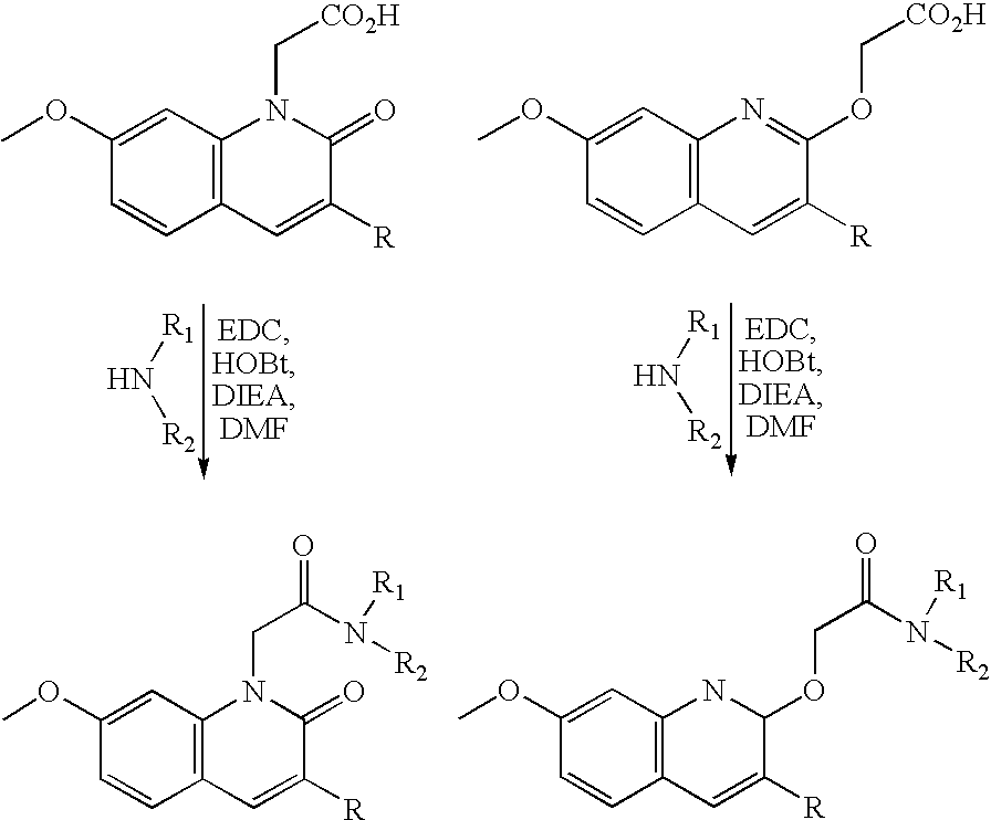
[R1]N[R2].C12=C(C=C(OC)C=C1)N=C(OC[CO2H])C([R])=C2.[R1]N[R2].C12=C(C=C(OC)C=C1)N(C[CO2H])C(=O)C([R])=C2.C12=C(C=C(OC)C=C1)NC(OCC(=O)N([R2])[R1])C([R])=C2.C12=C(C=C(OC)C=C1)N(CC(=O)N([R2])[R1])C(=O)C([R])=C2
